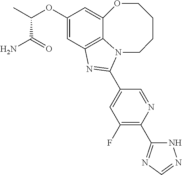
C12=C3C=C(OC(C)C(=O)N)C=C1OCCCCN2C(C1=CC(F)=C(C2=NC=NN2)N=C1)=N3
